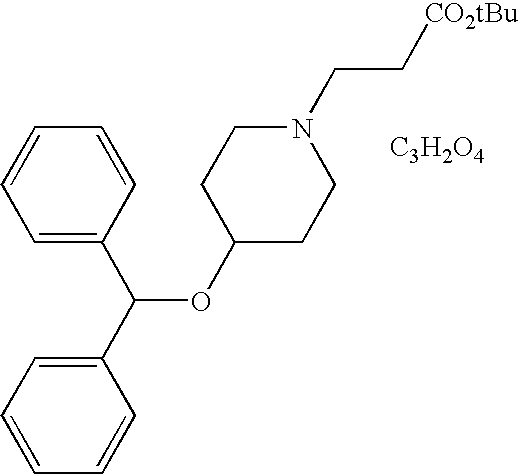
C1=CC=C(C(C2=CC=CC=C2)OC2CCN(CC[CO2tBu])CC2)C=C1.[C3H2O4]
